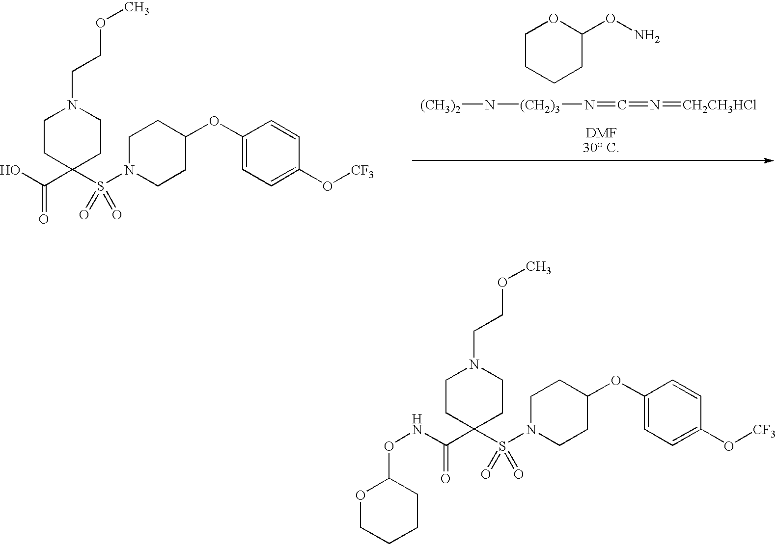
S(N1CCC(OC2=CC=C(O[CF3])C=C2)CC1)(C1(C(O)=O)CCN(CCOC)CC1)(=O)=O.C1CCCC(ON)O1.N(=C=N=[CH2CH3HCl])[(CH2)3]N[(CH3)2].S(N1CCC(OC2=CC=C(O[CF3])C=C2)CC1)(C1(C(NOC2OCCCC2)=O)CCN(CCOC)CC1)(=O)=O
